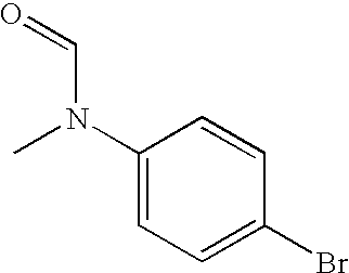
C1(N(C=O)C)=CC=C(Br)C=C1
